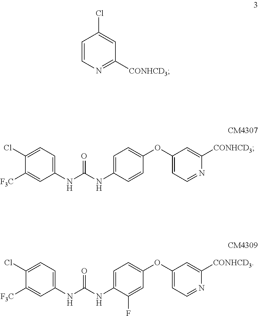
C1=CN=C([CONHCD3])C=C1Cl.C1(Cl)=CC=C(NC(NC2=CC=C(OC3=CC=NC([CONHCD3])=C3)C=C2)=O)C=C1[F3C].C1(Cl)=CC=C(NC(NC2=CC=C(OC3=CC=NC([CONHCD3])=C3)C=C2F)=O)C=C1[F3C]
